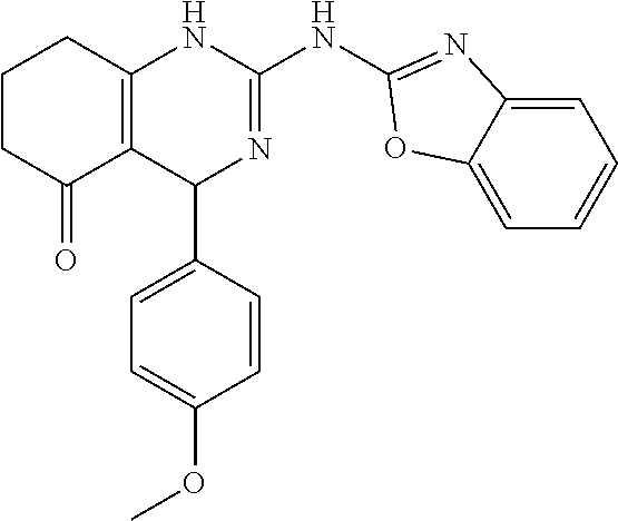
C1CC(=O)C2=C(C1)NC(NC1=NC3=CC=CC=C3O1)=NC2C1=CC=C(OC)C=C1
